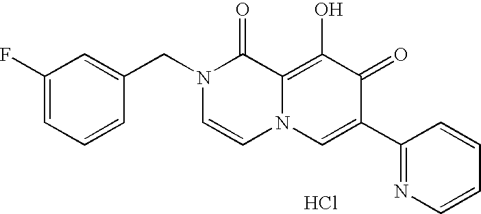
C1(F)=CC=CC(CN2C=CN3C(=C(O)C(=O)C(C4=NC=CC=C4)=C3)C2=O)=C1.Cl
